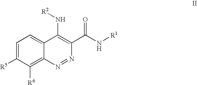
C1=C([R5])C([R6])=C2C(=C1)C(N[R2])=C(C(N[R1])=O)N=N2
